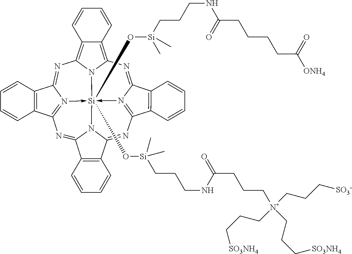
N1=C2N3->[Si]45(O[Si](CCCNC(CCC[N+](CCC[SO3-])(CCC[SO3NH4])CCC[SO3NH4])=O)(C)C)(O[Si](C)(CCCNC(=O)CCCCC(=O)[ONH4])C)-N6=C(N=C7N4C(=NC=3C3=C2C=CC=C3)C2=C7C=CC=C2)C2=C(C6=NC3=C4C(=C1N35)C=CC=C4)C=CC=C2
